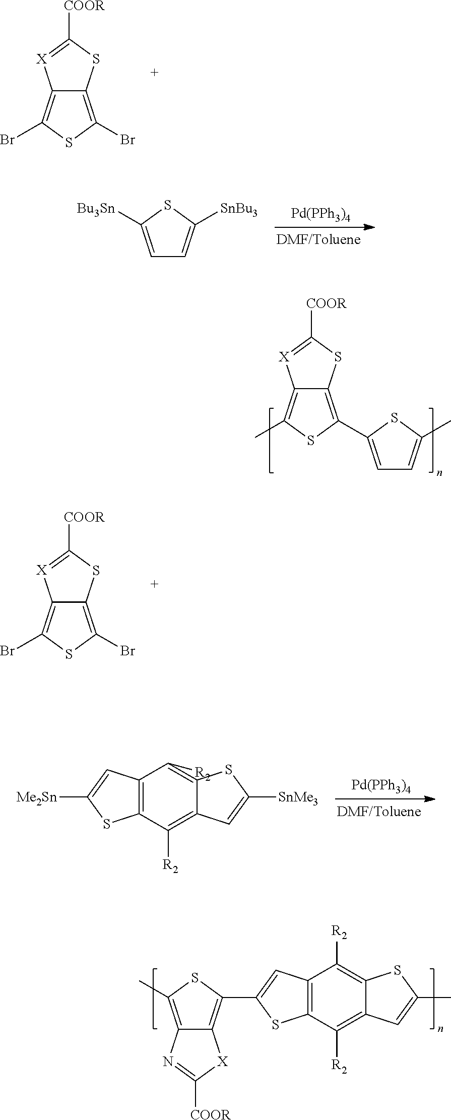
C12=C(C)SC(C3=CC=C(C)S3)=C1SC([COOR])=[X]2.C12=C(C([R2])=C3C(=C1[R2])SC(C)=C3)SC(C1=C3C(=C(C)S1)N=C([COOR])[X]3)=C2.C12=C(Br)SC(Br)=C1SC([COOR])=[X]2.C1=C([Bu3Sn])SC([SnBu3])=C1.[Pd(PPh3)4].C12=C(Br)SC(Br)=C1SC([COOR])=[X]2.[Pd(PPh3)4].C12=C(C([R2])=C3C(=C1[R2])SC([SnMe3])=C3)SC([Me2Sn])=C2
